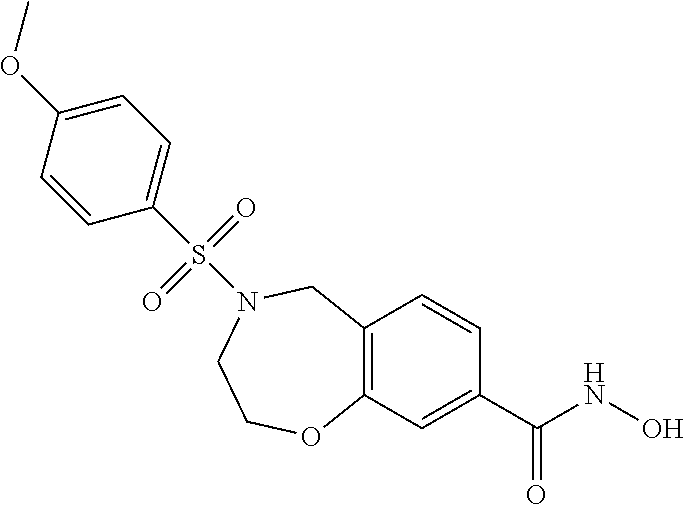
C12=C(C=C(C(NO)=O)C=C1)OCCN(S(C1=CC=C(OC)C=C1)(=O)=O)C2
